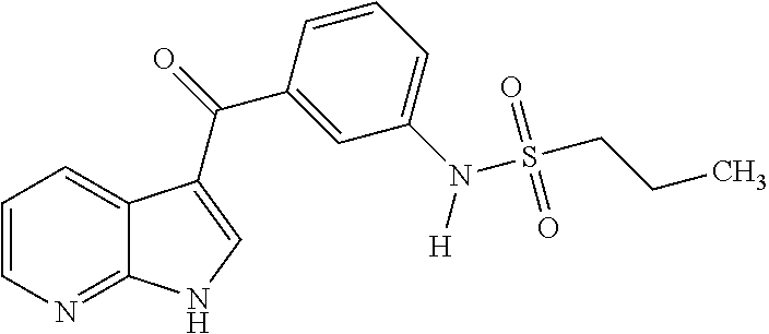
C1=CN=C2C(=C1)C(C(=O)C1=CC(N([H])S(CCC)(=O)=O)=CC=C1)=CN2
